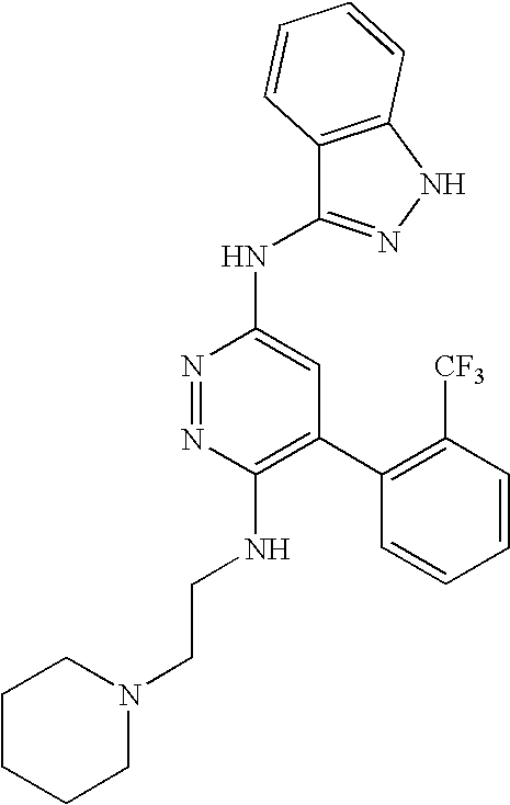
C1(NCCN2CCCCC2)=C(C2=C([CF3])C=CC=C2)C=C(NC2=NNC3=C2C=CC=C3)N=N1
